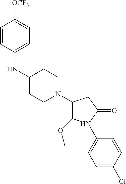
C1=CC(NC2CCN(C3C(OC)N(C4=CC=C(Cl)C=C4)C(=O)C3)CC2)=CC=C1[OCF3]
